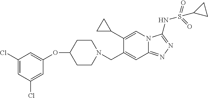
C1(C2CC2)=CN2C(=NN=C2NS(=O)(C2CC2)=O)C=C1CN1CCC(OC2=CC(Cl)=CC(Cl)=C2)CC1
